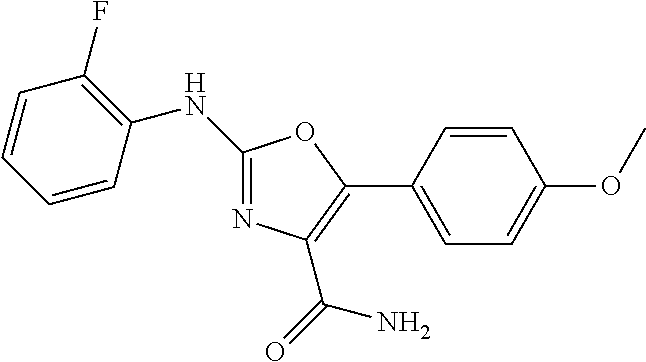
N1=C(NC2=C(F)C=CC=C2)OC(C2=CC=C(OC)C=C2)=C1C(N)=O
